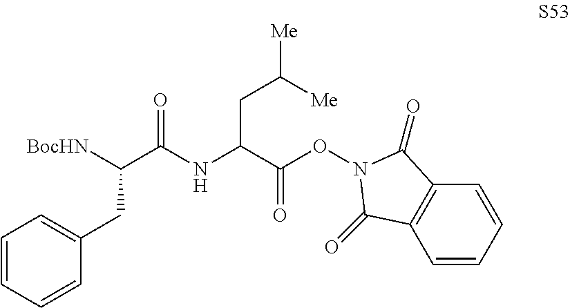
C1(CC([BocHN])C(NC(C(ON2C(=O)C3=C(C2=O)C=CC=C3)=O)CC([Me])[Me])=O)=CC=CC=C1
